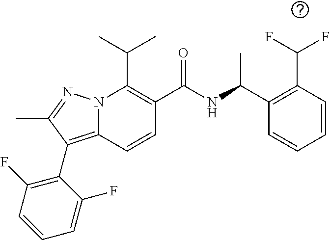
CC(C)C1=C(C(NC(C2=C(C(F)F)C=CC=C2)C)=O)C=CC2=C(C3=C(F)C=CC=C3F)C(C)=NN12
